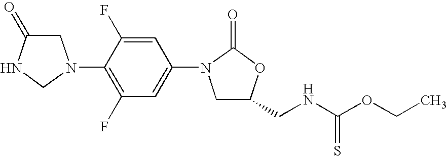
C1C(=O)NCN1C1=C(F)C=C(N2CC(CNC(=S)OCC)OC2=O)C=C1F
